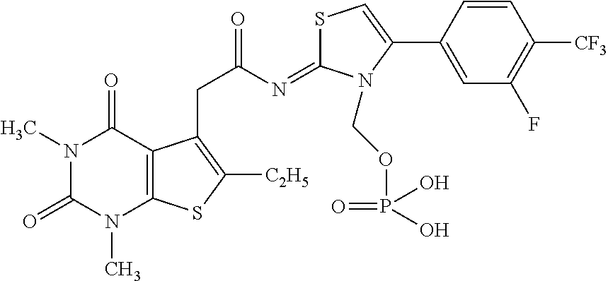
C1=CC(C2=CSC(=NC(CC3=C([C2H5])SC4=C3C(=O)N(C)C(=O)N4C)=O)N2COP(=O)(O)O)=CC(F)=C1[CF3]
